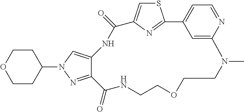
S1C=C2N=C1C1=CC=NC(=C1)N(C)CCOCCNC(=O)C1=NN(C3CCOCC3)C=C1NC2=O
